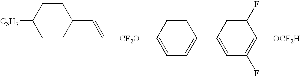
C1CC(C=C[CF2O]C2=CC=C(C3=CC(F)=C([OCF2H])C(F)=C3)C=C2)CCC1[C3H7]
